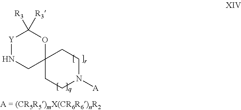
[Y]1NCC2(OC1([R3])[R3])CCN([A])CC2
